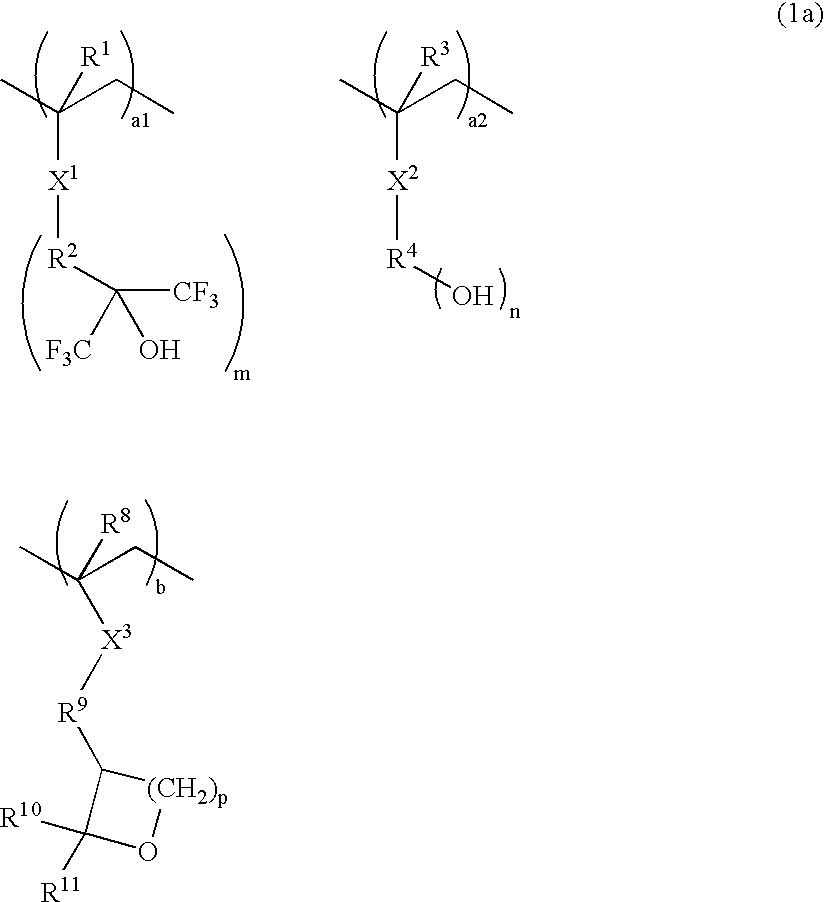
CC(CC)([R8])[X3][R9]C1C([R10])([R11])O[(CH2)p]1.CC([R1])([X1][R2]C([CF3])([F3C])O)CC.CC(CC)([X2][R4]O)[R3]
